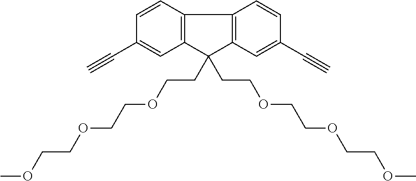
C1=CC2=C(C=C1C#C)C(CCOCCOCCOC)(CCOCCOCCOC)C1=C2C=CC(C#C)=C1
